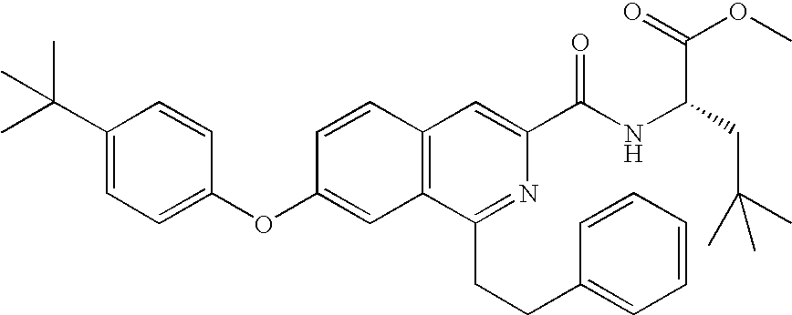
C1=CC(OC2=CC=C(C(C)(C)C)C=C2)=CC2=C1C=C(C(NC(CC(C)(C)C)C(=O)OC)=O)N=C2CCC1=CC=CC=C1
